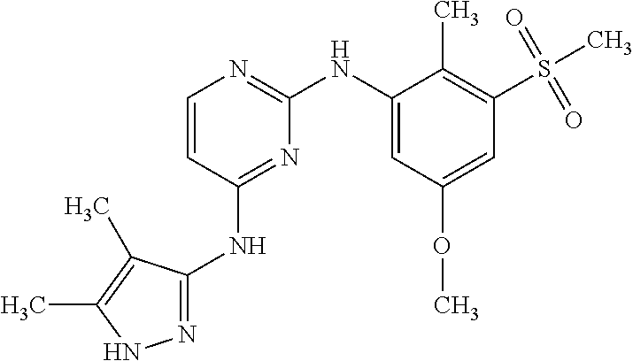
N1=C(NC2=NC(NC3=CC(OC)=CC(S(C)(=O)=O)=C3C)=NC=C2)C(C)=C(C)N1
